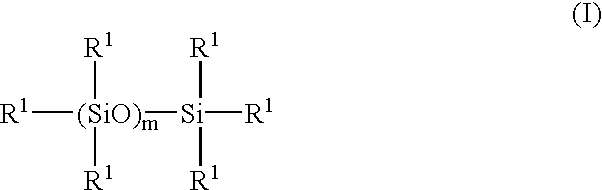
[R1][(SiO)m]([R1])([R1])[Si]([R1])([R1])[R1]
